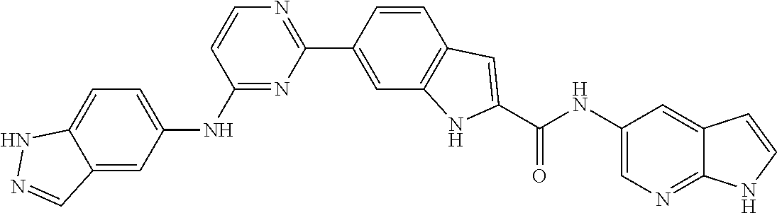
C1(C2=CC3=C(C=C2)C=C(C(NC2=CN=C4C(=C2)C=CN4)=O)N3)=NC=CC(NC2=CC=C3C(=C2)C=NN3)=N1
